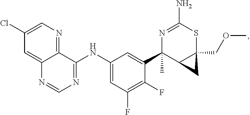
C12=NC=C(Cl)C=C1N=CN=C2NC1=CC(F)=C(F)C(C2(C)C3C(COC)(SC(N)=N2)C3)=C1
